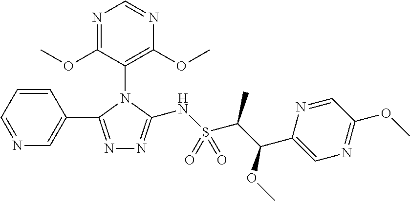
N1=C(OC)C(N2C(C3=CN=CC=C3)=NN=C2NS(C(C(OC)C2=CN=C(OC)C=N2)C)(=O)=O)=C(OC)N=C1
